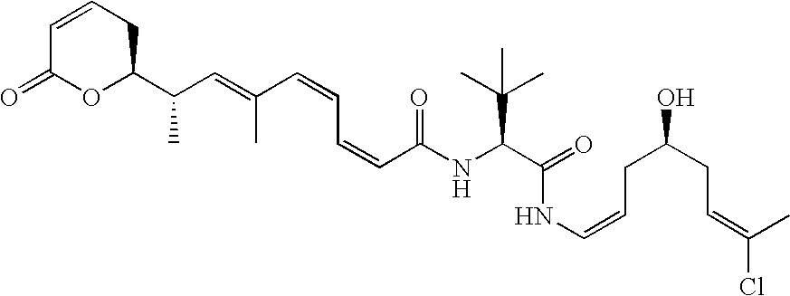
N(C(C(C)(C)C)C(NC=CCC(CC=C(Cl)C)O)=O)C(C=CC=CC(=CC(C1CC=CC(=O)O1)C)C)=O
